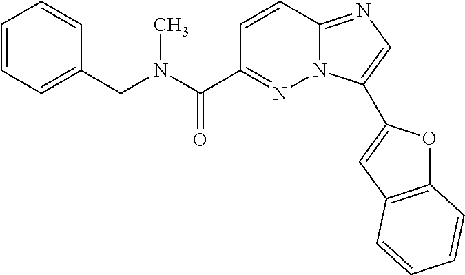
C12=C(C=C(C3=CN=C4N3N=C(C(N(CC3=CC=CC=C3)C)=O)C=C4)O1)C=CC=C2
